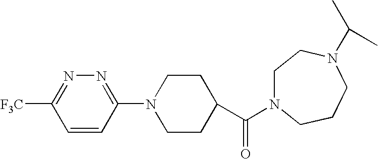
N1=C([F3C])C=CC(N2CCC(C(=O)N3CCN(C(C)C)CCC3)CC2)=N1
